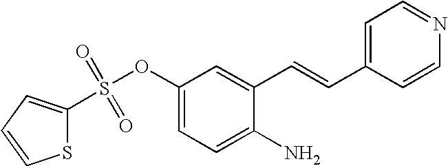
S1C(S(OC2=CC=C(N)C(C=CC3=CC=NC=C3)=C2)(=O)=O)=CC=C1
